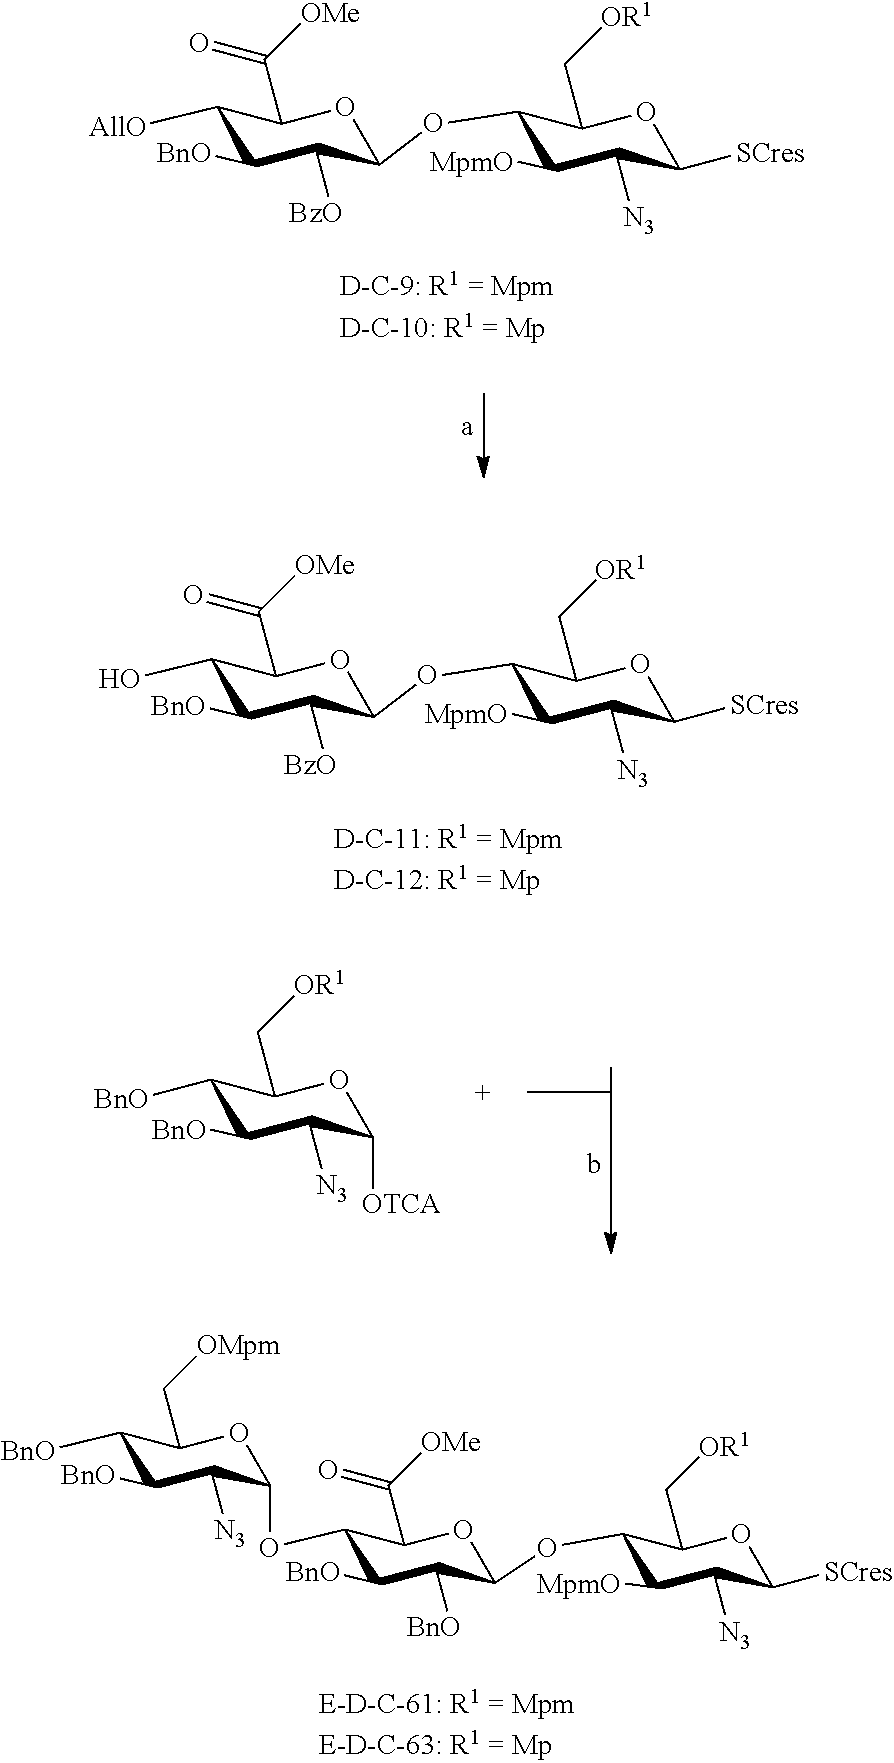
C1([AllO])C([BnO])C([BzO])C(OC2C([MpmO])C([N3])C([SCres])OC2C[OR1])OC1C(=O)[OMe].C1(O)C([BnO])C([BzO])C(OC2C([MpmO])C([N3])C([SCres])OC2C[OR1])OC1C(=O)[OMe].C1([BnO])C([BnO])C([N3])C([OTCA])OC1C[OR1].C1([BnO])C([BnO])C([N3])C(OC2C([BnO])C([BnO])C(OC3C([MpmO])C([N3])C([SCres])OC3C[OR1])OC2C(=O)[OMe])OC1C[OMpm]
